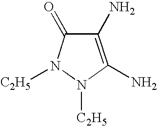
C1(N)=C(N)N([C2H5])N([C2H5])C1=O
